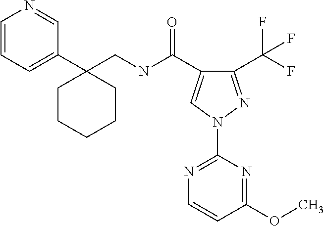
C1(C(F)(F)F)=NN(C2=NC=CC(OC)=N2)C=C1C(NCC1(C2=CC=CN=C2)CCCCC1)=O
